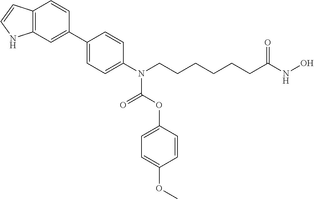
C1(C2=CC3=C(C=C2)C=CN3)=CC=C(N(CCCCCCC(NO)=O)C(=O)OC2=CC=C(OC)C=C2)C=C1
